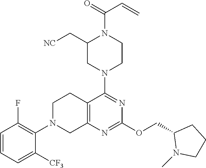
C12=C(N=C(OCC3N(C)CCC3)N=C1N1CCN(C(=O)C=C)C(C[NC])C1)CN(C1=C(F)C=CC=C1[CF3])CC2
